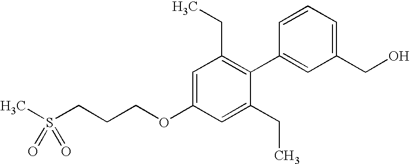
C1=C(OCCCS(C)(=O)=O)C=C(CC)C(C2=CC(CO)=CC=C2)=C1CC
